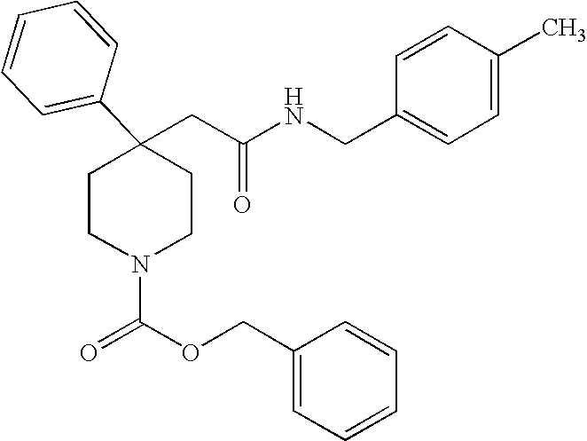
C(C1(C2=CC=CC=C2)CCN(C(OCC2=CC=CC=C2)=O)CC1)C(NCC1=CC=C(C)C=C1)=O
